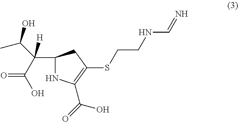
C(C1NC(C(=O)O)=C(SCCNC=N)C1)(C(O)C)([H])C(=O)O
